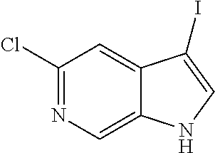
C1(Cl)=NC=C2C(=C1)C(I)=CN2
